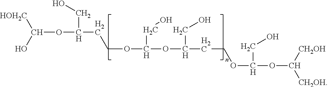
C(OC(CO)CCOC(OC(CCOC(OC([CH2OH])[CH2OH])CO)CO)CO)([HOH2C])O
